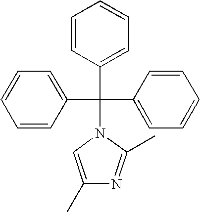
C1=CC(C(N2C=C(C)N=C2C)(C2=CC=CC=C2)C2=CC=CC=C2)=CC=C1
